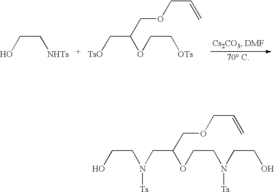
C(O)C[NHTs].C([TsO])C(OCC[OTs])COCC=C.[70 C].C(O)CN(CC(OCCN([Ts])CCO)COCC=C)[Ts]
